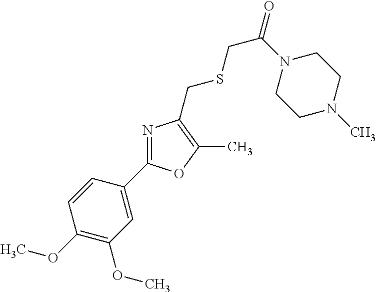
C1(OC)=C(OC)C=C(C2=NC(CSCC(N3CCN(C)CC3)=O)=C(C)O2)C=C1
